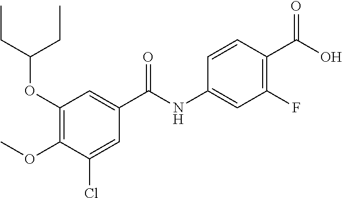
COC1=C(OC(CC)CC)C=C(C(NC2=CC(F)=C(C(O)=O)C=C2)=O)C=C1Cl
